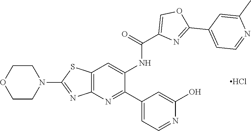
C1COCCN1C1=NC2=C(S1)C=C(NC(=O)C1=COC(C3=CC=NC(C)=C3)=N1)C(C1=CC=NC(O)=C1)=N2.Cl
